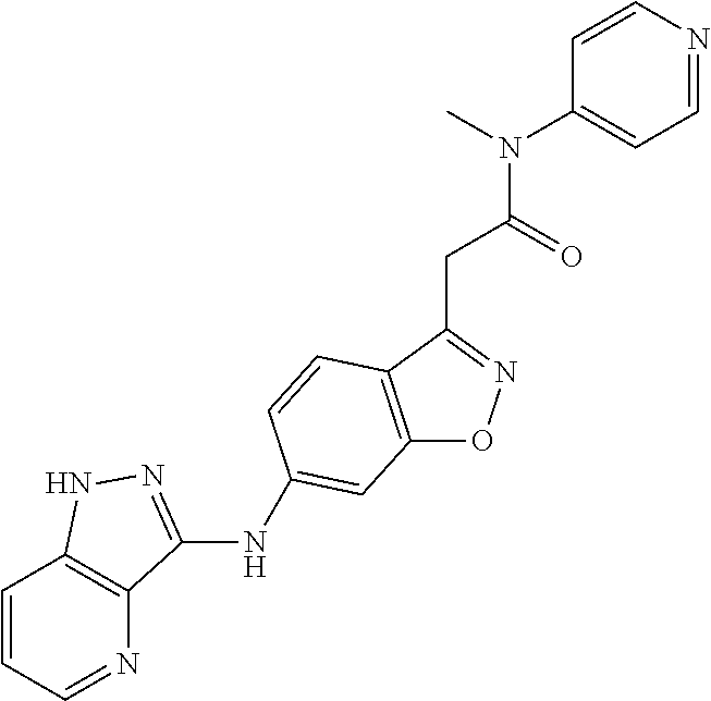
C12=C(C(CC(N(C)C3=CC=NC=C3)=O)=NO1)C=CC(NC1=NNC3=C1N=CC=C3)=C2
